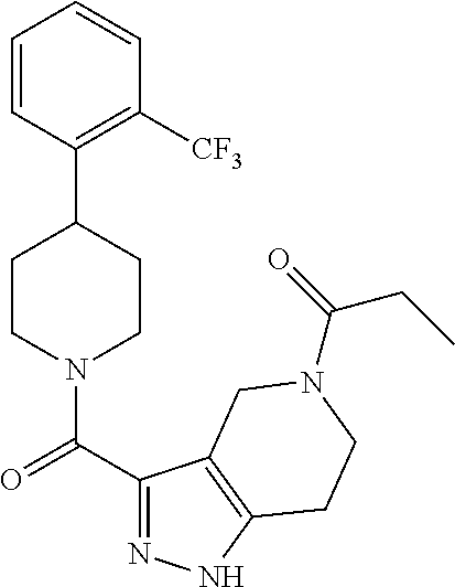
C1CN(C(C2=NNC3=C2CN(C(CC)=O)CC3)=O)CCC1C1=C([CF3])C=CC=C1
